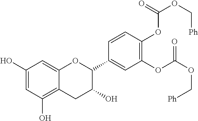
C1=C(O)C=C2C(=C1O)CC(O)C(C1=CC(OC(OC[Ph])=O)=C(OC(=O)OC[Ph])C=C1)O2
